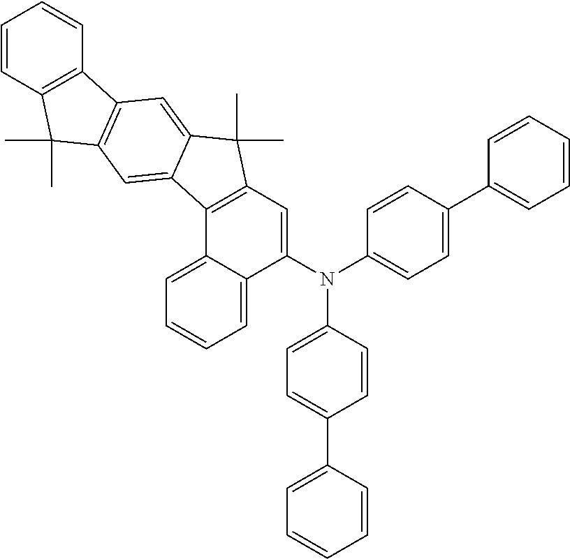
C1=C2C(=CC=C1)C(N(C1=CC=C(C3=CC=CC=C3)C=C1)C1=CC=C(C3=CC=CC=C3)C=C1)=CC1=C2C2=CC3=C(C=C2C1(C)C)C1=C(C3(C)C)C=CC=C1
